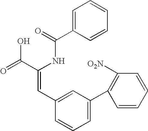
C1=C(C(=O)NC(C(=O)O)=CC2=CC(C3=C([O2N])C=CC=C3)=CC=C2)C=CC=C1
